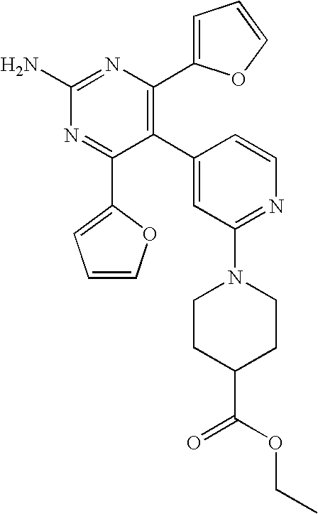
C1(C2=C(C3=CC=CO3)N=C(N)N=C2C2=CC=CO2)=CC(N2CCC(C(OCC)=O)CC2)=NC=C1
